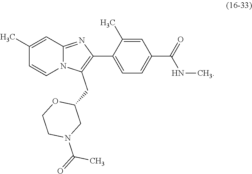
C1=C(C)C(C2=C(CC3OCCN(C(=O)C)C3)N3C(=N2)C=C(C)C=C3)=CC=C1C(=O)NC
